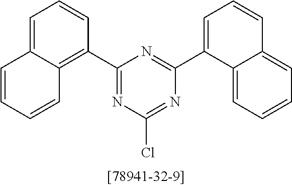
C1(C2=C3C(=CC=C2)C=CC=C3)=NC(Cl)=NC(C2=CC=CC3=CC=CC=C23)=N1
